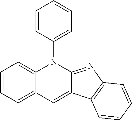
C1=CC(N2C3=CC=CC=C3C=C3C2=NC2=C3C=CC=C2)=CC=C1
